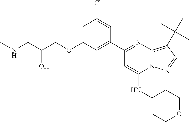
C1=C(OCC(CNC)O)C=C(C2=NC3=C(C(C)(C)C)C=NN3C(NC3CCOCC3)=C2)C=C1Cl
